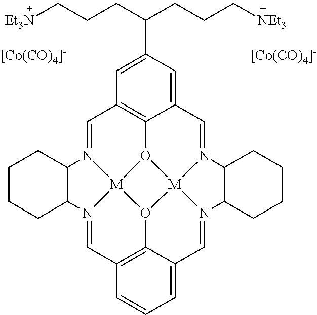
[[Co(CO)4]-].C1=N2[M]34O5C6=C1C=C(C(CCC[NEt3])CCC[Et3N])C=C6C=N1[M]56O3C3=C(C=N4C4CCCCC24)C=CC=C3C=N6C2CCCCC12.[[Co(CO)4]-]
